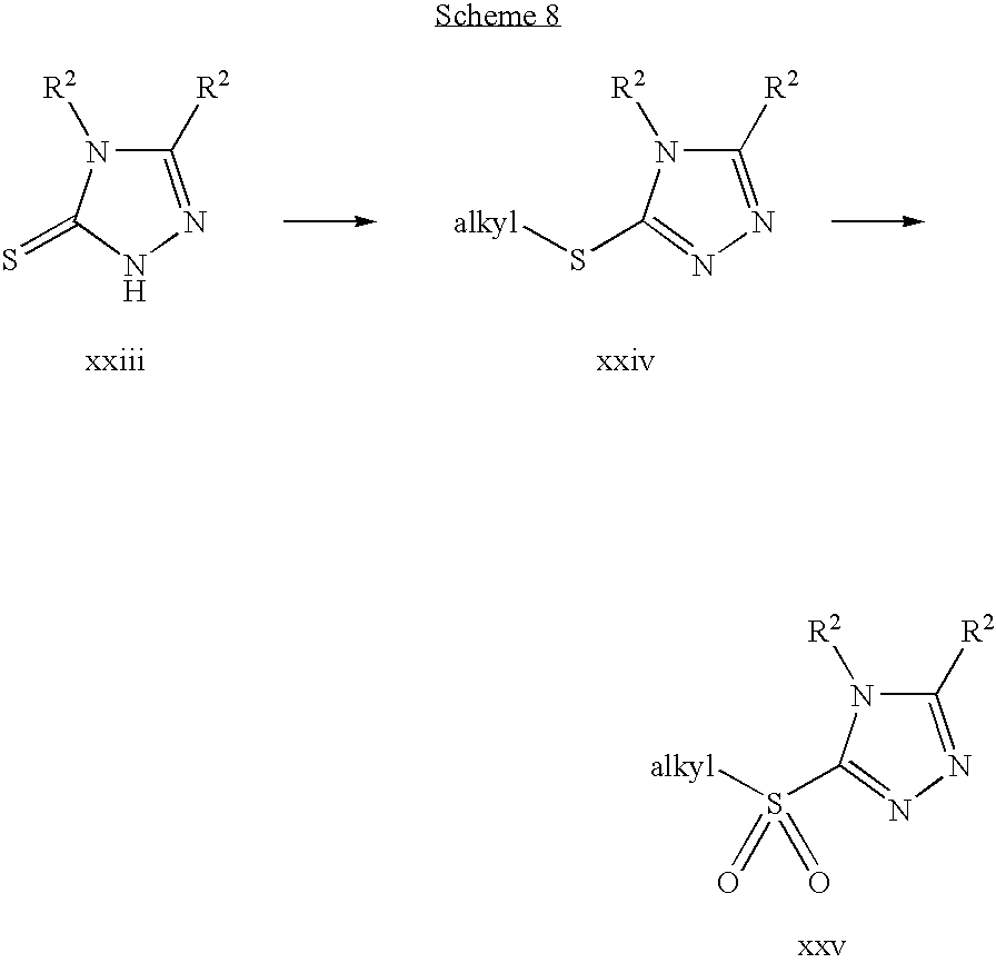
C1([R2])=NN=C(S([alkyl])(=O)=O)N1[R2].C1([R2])=NNC(=S)N1[R2].C1([R2])=NN=C(S[alkyl])N1[R2]
